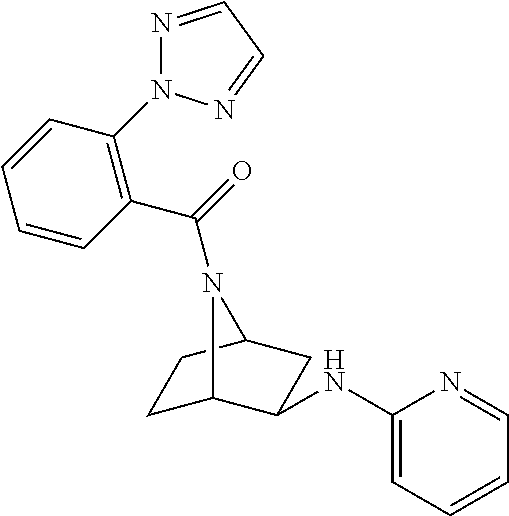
C1(NC2C3CCC(C2)N3C(=O)C2=C(N3N=CC=N3)C=CC=C2)=CC=CC=N1
